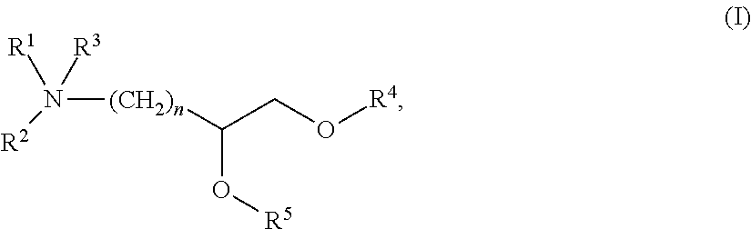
N([(CH2)n]C(O[R5])CO[R4])([R1])([R3])[R2]
